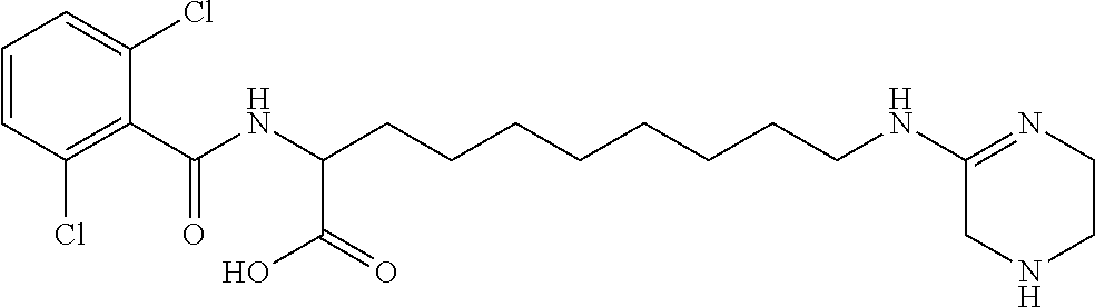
C1=CC(Cl)=C(C(NC(CCCCCCCCNC2=NCCNC2)C(=O)O)=O)C(Cl)=C1
